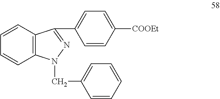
C1=CC2=C(C=C1)N(CC1=CC=CC=C1)N=C2C1=CC=C([COOEt])C=C1
